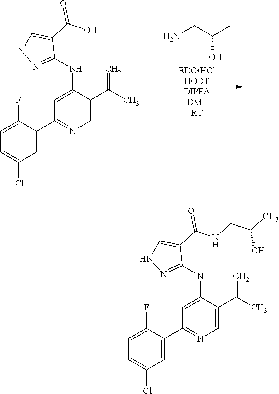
C1(NC2=CC(C3=CC(Cl)=CC=C3F)=NC=C2C(C)=C)=NNC=C1C(O)=O.NCC(C)O.[DIPEADMFRT].[EDCHClHOBT].C1(NC2=CC(C3=CC(Cl)=CC=C3F)=NC=C2C(C)=C)=NNC=C1C(NCC(C)O)=O
